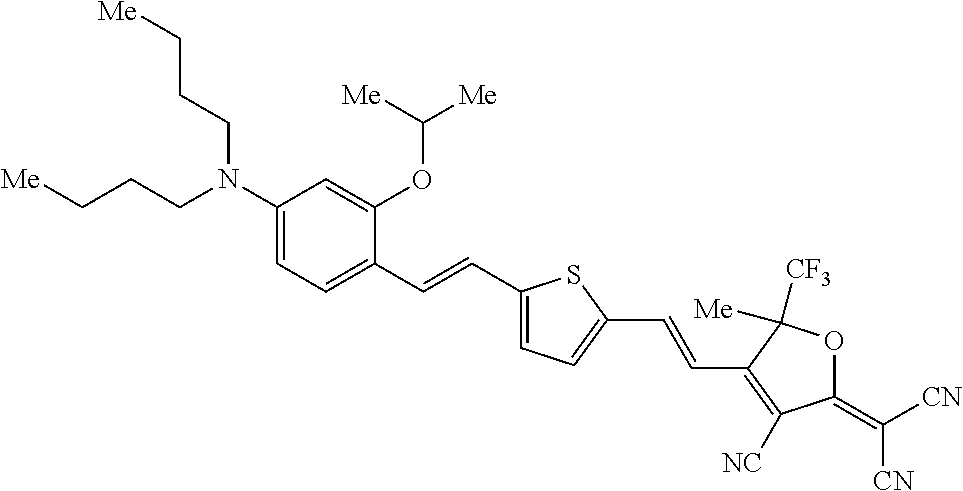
C1(N(CCC[Me])CCC[Me])=CC=C(C=CC2=CC=C(C=CC3=C([NC])C(=C([CN])[CN])OC3([Me])[CF3])S2)C(OC([Me])[Me])=C1
